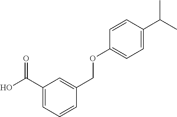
OC(C1=CC=CC(COC2=CC=C(C(C)C)C=C2)=C1)=O
